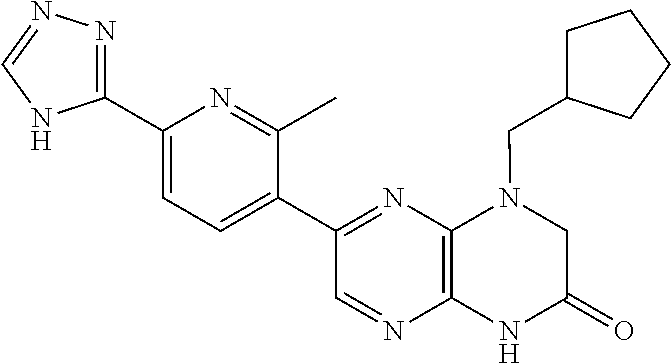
C1(C2=NC3=C(N=C2)NC(=O)CN3CC2CCCC2)=CC=C(C2=NN=CN2)N=C1C
